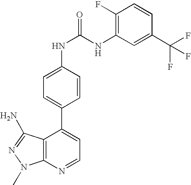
C1=NC2=C(C(C3=CC=C(NC(=O)NC4=C(F)C=CC(C(F)(F)F)=C4)C=C3)=C1)C(N)=NN2C
